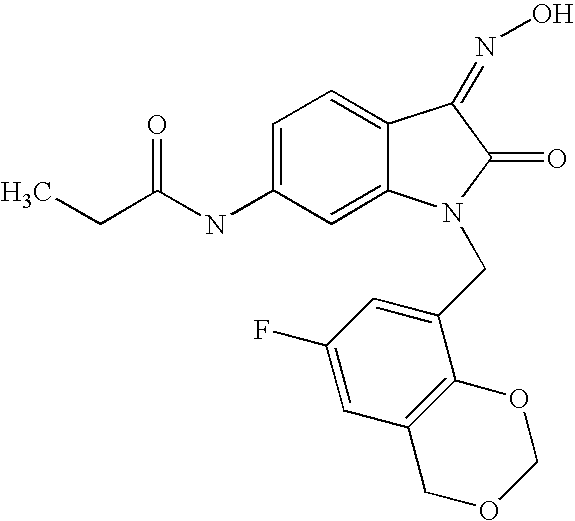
C(C(NC1=CC=C2C(=C1)N(CC1=CC(F)=CC3=C1OCOC3)C(=O)C2=NO)=O)C
